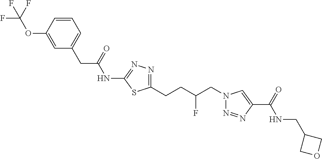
C1(NC(CC2=CC=CC(OC(F)(F)F)=C2)=O)=NN=C(CCC(CN2N=NC(C(=O)NCC3COC3)=C2)F)S1
